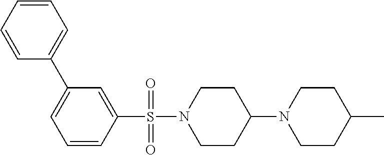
C1(C2=CC=CC=C2)=CC=CC(S(N2CCC(N3CCC(C)CC3)CC2)(=O)=O)=C1
